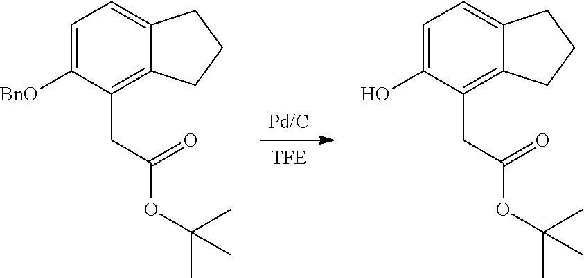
C1=C(O)C(CC(OC(C)(C)C)=O)=C2C(=C1)CCC2.C1=C([BnO])C(CC(OC(C)(C)C)=O)=C2C(=C1)CCC2
